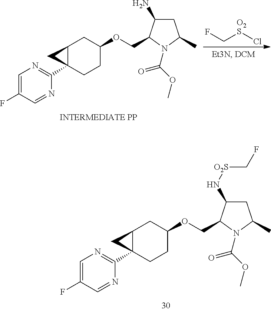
FC[O2S]Cl.C1=C(F)C=NC(C23CCC(OCC4C(N)CC(C)N4C(OC)=O)CC2C3)=N1.C1=C(F)C=NC(C23CCC(OCC4C(N[O2S]CF)CC(C)N4C(OC)=O)CC2C3)=N1
